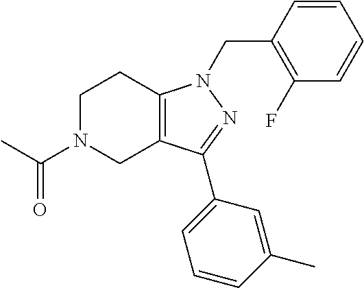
C1N(C(C)=O)CC2=C(C1)N(CC1=C(F)C=CC=C1)N=C2C1=CC=CC(C)=C1
